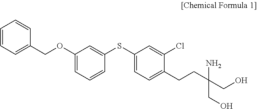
C1=CC=C(COC2=CC=CC(SC3=CC=C(CCC(N)(CO)CO)C(Cl)=C3)=C2)C=C1
